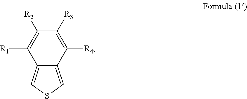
C12=CSC=C1C([R4])=C([R3])C([R2])=C2[R1]
